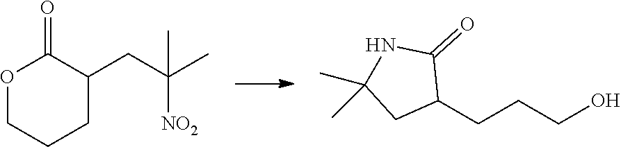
O1CCCC(CC(C)([NO2])C)C1=O.C1(CCCO)C(=O)NC(C)(C)C1
